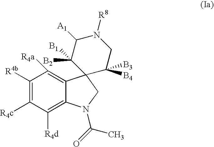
C1([R4d])=C2C(=C([R4a])C([R4b])=C1[R4c])C1(CN2C(C)=O)C([B4])([B3])CN([R8])C([A1])C1([B2])[B1]
